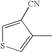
C1=C([CN])C(C)=CS1
